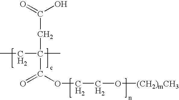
CCC(C)(CC(O)=O)C(=O)OCCO[(CH2)mCH3]
